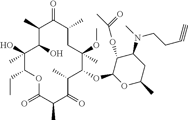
C1(C)C(O)C(C)(O)C(CC)OC(=O)C(C)C(=O)C(C)C(OC2OC(C)CC(N(CCC#C)C)C2OC(=O)C)C(C)(OC)CC(C)C1=O
